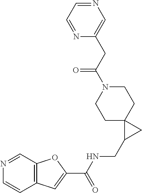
C1C2(CCN(C(CC3=CN=CC=N3)=O)C1)C(CNC(C1=CC3=C(O1)C=NC=C3)=O)C2
